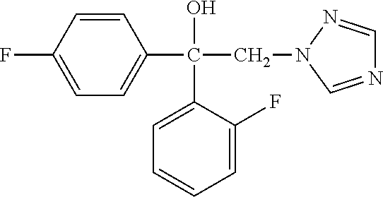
FC1=CC=C(C(CN2C=NC=N2)(O)C2=CC=CC=C2F)C=C1
